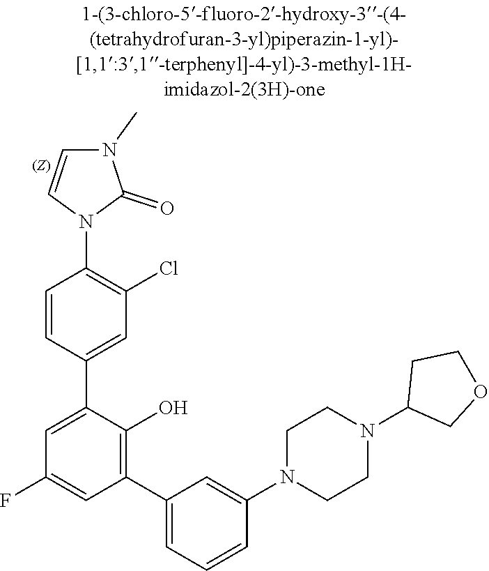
C1CN(C2=CC(C3=C(O)C(C4=CC(Cl)=C(N5C=CN(C)C5=O)C=C4)=CC(F)=C3)=CC=C2)CCN1C1CCOC1
